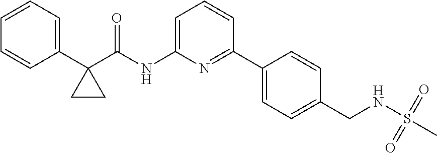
C1=CC=C(C2(C(NC3=CC=CC(C4=CC=C(CNS(C)(=O)=O)C=C4)=N3)=O)CC2)C=C1
